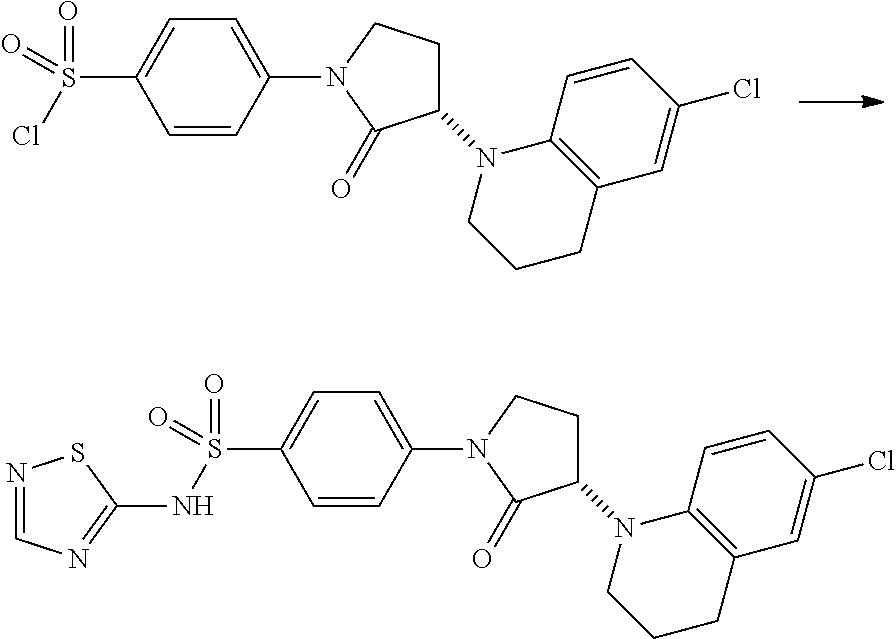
C1=C(S(Cl)(=O)=O)C=CC(N2C(=O)C(N3CCCC4=C3C=CC(Cl)=C4)CC2)=C1.C1=C(S(NC2=NC=NS2)(=O)=O)C=CC(N2C(=O)C(N3CCCC4=C3C=CC(Cl)=C4)CC2)=C1
